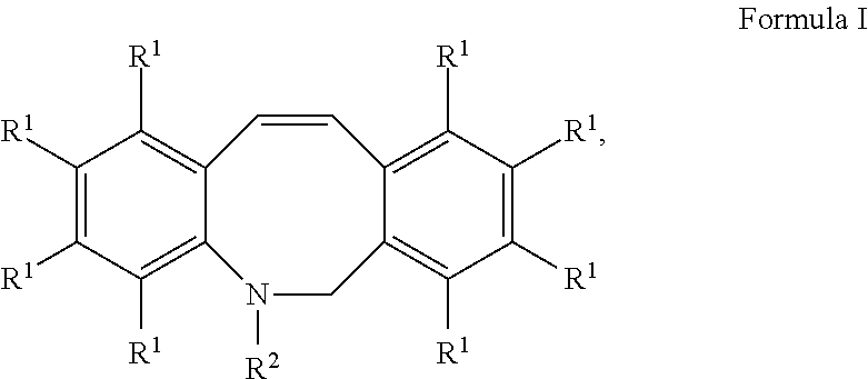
N1([R2])CC2=C([R1])C([R1])=C([R1])C([R1])=C2C=CC2=C([R1])C([R1])=C([R1])C([R1])=C12
